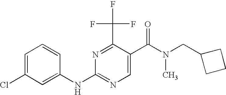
C1=CC=C(Cl)C=C1NC1=NC=C(C(N(CC2CCC2)C)=O)C(C(F)(F)F)=N1
